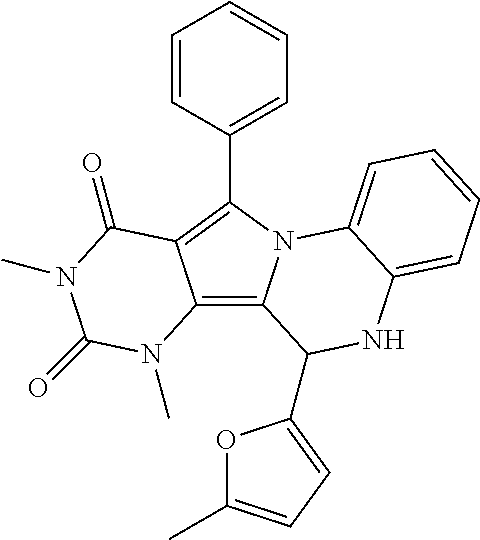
C12=C3N(C(C4=CC=CC=C4)=C1C(=O)N(C)C(=O)N2C)C1=CC=CC=C1NC3C1=CC=C(C)O1
